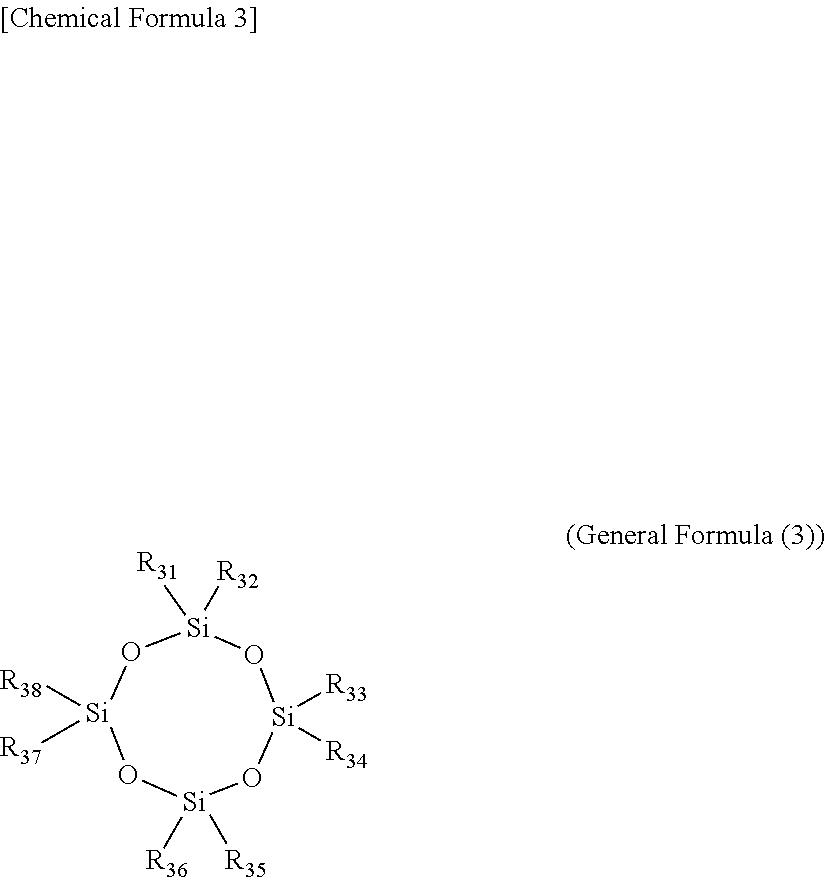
[Si]1([R31])([R32])O[Si]([R38])([R37])O[Si]([R35])([R36])O[Si]([R33])([R34])O1
